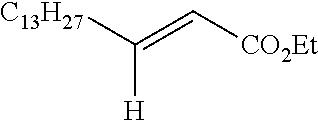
[H]C([C13H27])=C[CO2Et]
